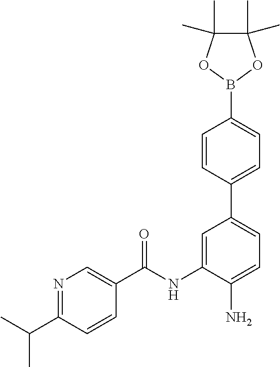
N1=C(C(C)C)C=CC(C(NC2=CC(C3=CC=C(B4OC(C)(C)C(C)(C)O4)C=C3)=CC=C2N)=O)=C1
